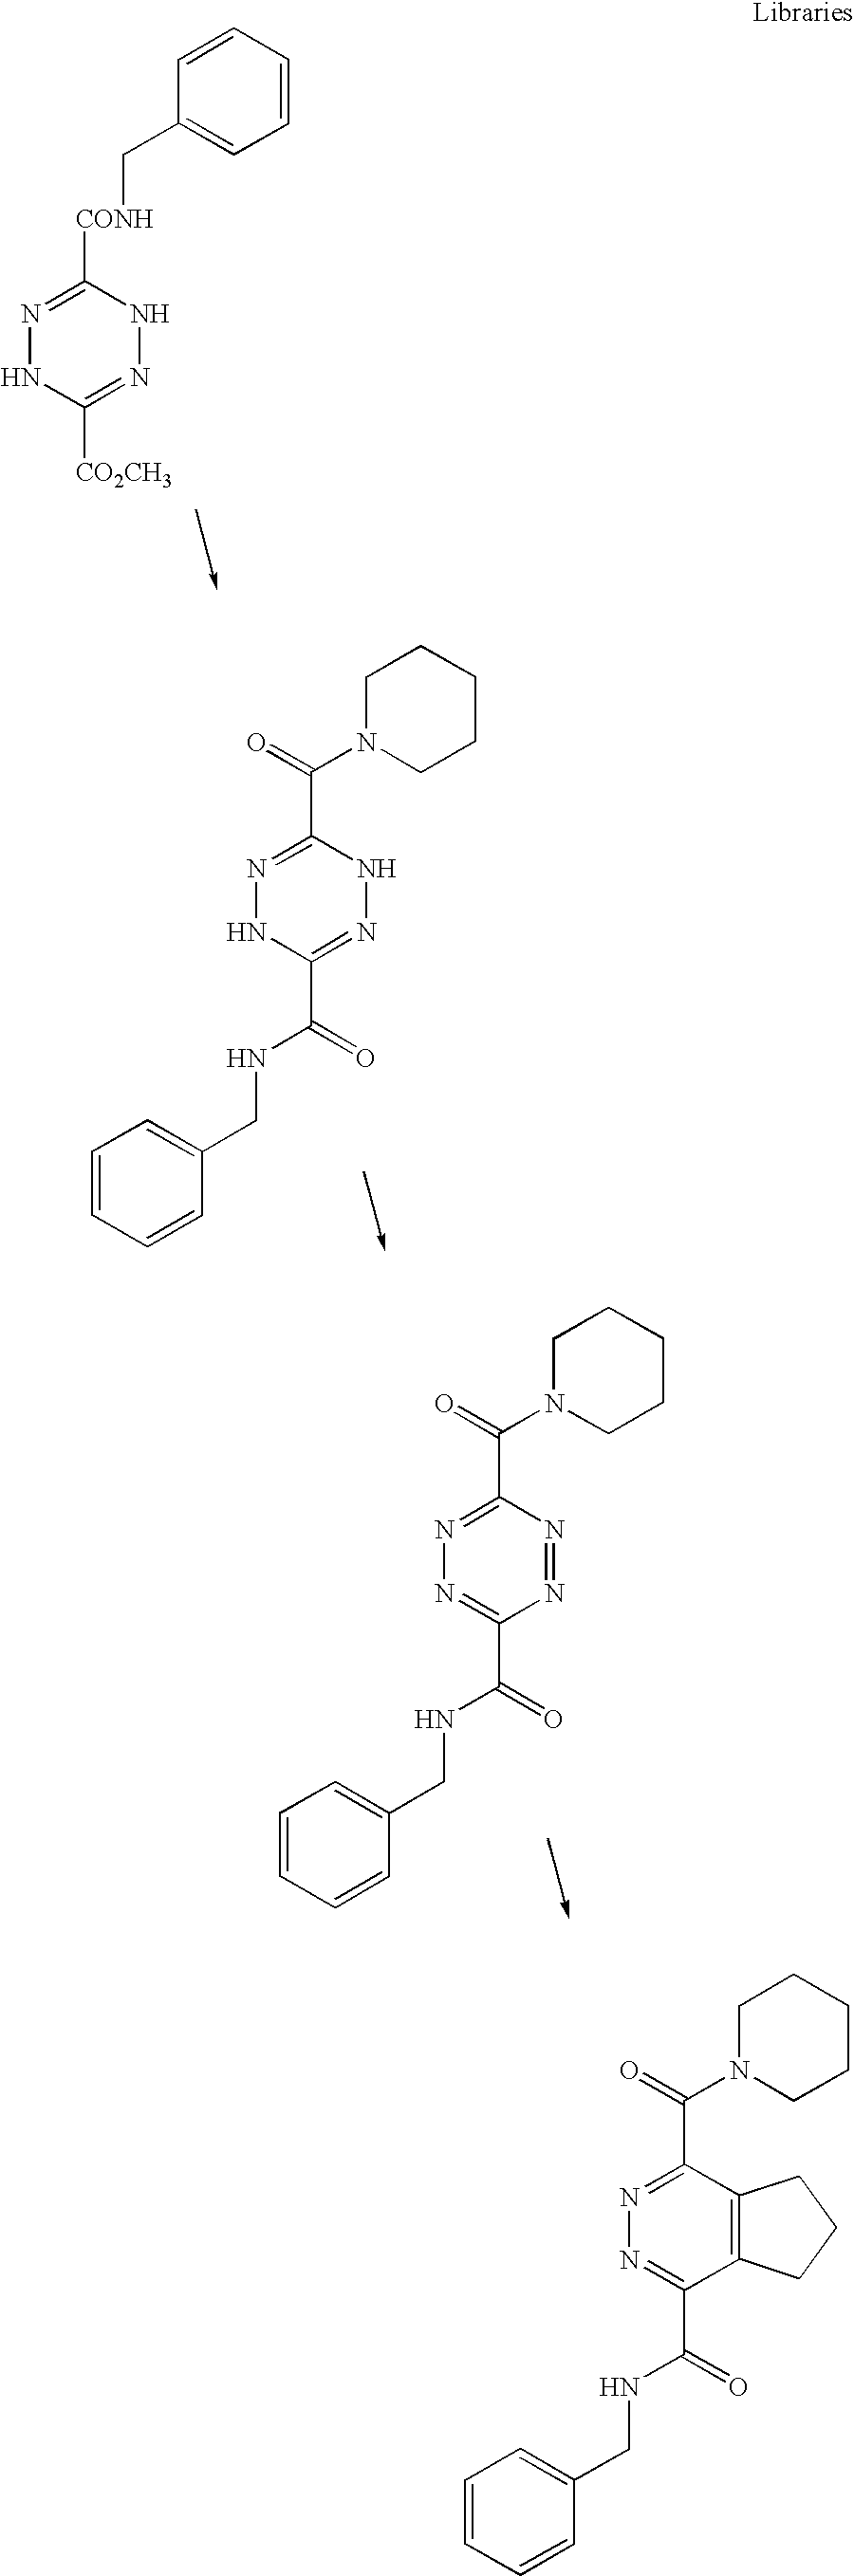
C1=CC=CC(C[CONH]C2=NNC([CO2CH3])=NN2)=C1.C(C1=NNC(C(NCC2=CC=CC=C2)=O)=NN1)(N1CCCCC1)=O.C(C1=NN=C(C(NCC2=CC=CC=C2)=O)N=N1)(N1CCCCC1)=O.C(C1=NN=C(C(NCC2=CC=CC=C2)=O)C2=C1CCC2)(N1CCCCC1)=O
